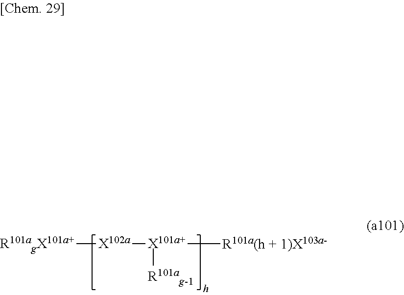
[R101agX101a+][X102a][X101a+]([R101ag-1])[R101a(h + 1)X103a-]
